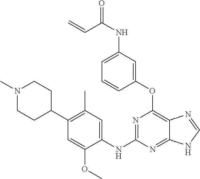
C1(OC2=C3C(=NC(NC4=CC(C)=C(C5CCN(C)CC5)C=C4OC)=N2)NC=N3)=CC(NC(=O)C=C)=CC=C1
